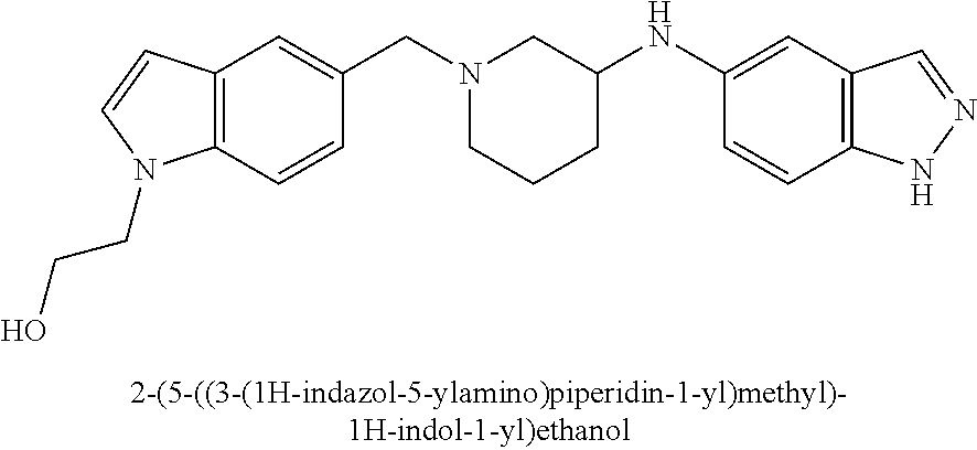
N1(CC2=CC3=C(C=C2)N(CCO)C=C3)CCCC(NC2=CC3=C(C=C2)NN=C3)C1
